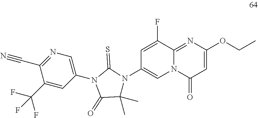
C1(C(F)(F)F)=CC(N2C(=O)C(C)(C)N(C3=CN4C(=NC(OCC)=CC4=O)C(F)=C3)C2=S)=CN=C1C#N
